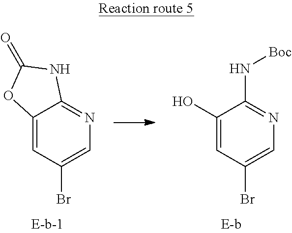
C12=CC(Br)=CN=C1NC(=O)O2.C1(O)=CC(Br)=CN=C1N[Boc]
